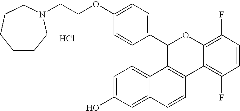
Cl.C1(C2=CC=C(OCCN3CCCCCC3)C=C2)C2=C(C3=C(F)C=CC(F)=C3O1)C=CC1=CC(O)=CC=C21
